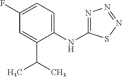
C1(F)=CC=C(NC2=NN=NS2)C(C(C)C)=C1
